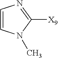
C1=CN(C)C([X9])=N1
